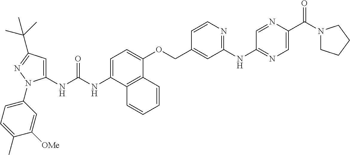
N(C(NC1=CC(C(C)(C)C)=NN1C1=CC=C(C)C([OMe])=C1)=O)C1=CC=C(OCC2=CC(NC3=NC=C(C(N4CCCC4)=O)N=C3)=NC=C2)C2=C1C=CC=C2
